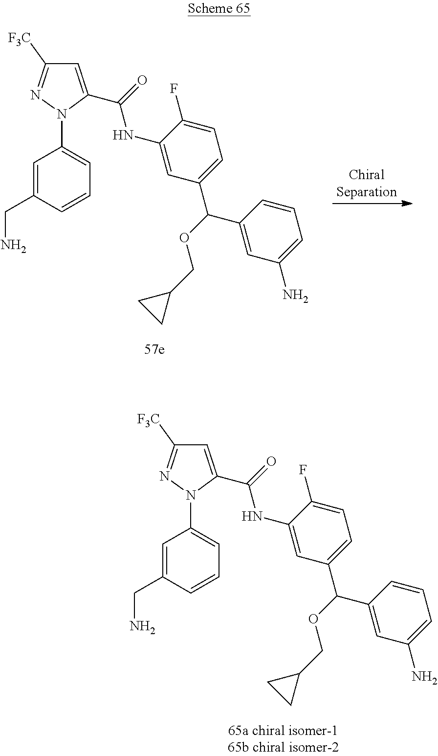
C1=C(CN)C=CC=C1N1C(C(=O)NC2=CC(C(C3=CC(N)=CC=C3)OCC3CC3)=CC=C2F)=CC([F3C])=N1.C1=C(CN)C=CC=C1N1C(C(=O)NC2=CC(C(C3=CC(N)=CC=C3)OCC3CC3)=CC=C2F)=CC([F3C])=N1
